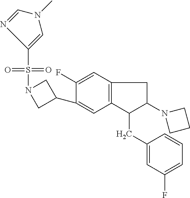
C1(S(=O)(=O)N2CC(C3=CC4=C(C=C3F)CC(N3CCC3)C4CC3=CC(F)=CC=C3)C2)=CN(C)C=N1
